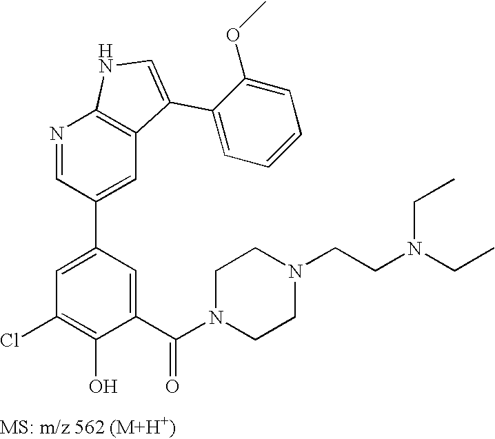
N1=CC(C2=CC(Cl)=C(O)C(C(N3CCN(CCN(CC)CC)CC3)=O)=C2)=CC2=C1NC=C2C1=CC=CC=C1OC
